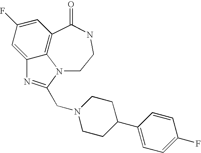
C1=C(F)C=C2N=C(CN3CCC(C4=CC=C(F)C=C4)CC3)N3CCNC(=O)C1=C23
